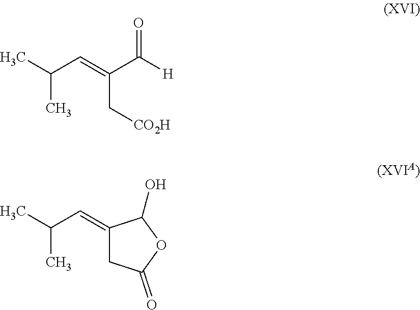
CC(C=C(C([H])=O)C[CO2H])C.CC(C=C1CC(=O)OC1O)C
